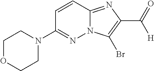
C1=CC2=NC(C(=O)[H])=C(Br)N2N=C1N1CCOCC1
